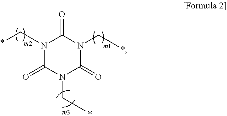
N1(C*)C(=O)N(C*)C(=O)N(C*)C1=O
